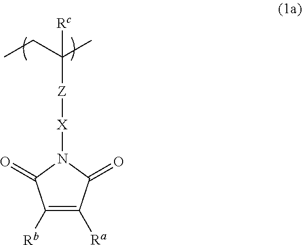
C1([Rb])=C([Ra])C(=O)N([X][Z]C(C)(CC)[Rc])C1=O
